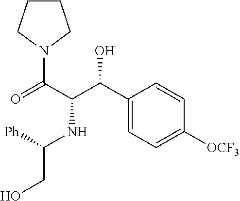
[Ph]C(NC(C(C1=CC=C([OCF3])C=C1)O)C(N1CCCC1)=O)CO
